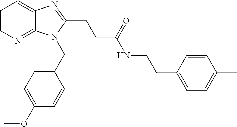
C1=CN=C2C(=C1)N=C(CCC(NCCC1=CC=C(C)C=C1)=O)N2CC1=CC=C(OC)C=C1
